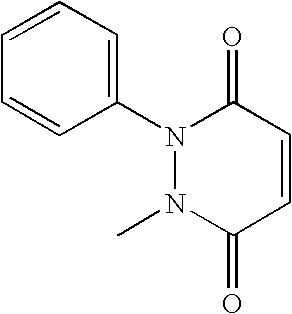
C1=CC(=O)N(C)N(C2=CC=CC=C2)C1=O
